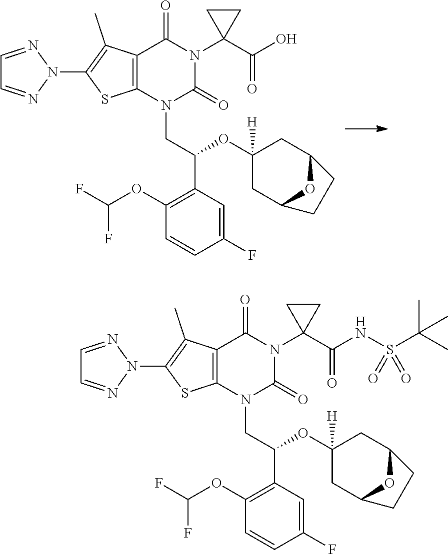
N1(C2=C(C)C3=C(S2)N(CC(C2=C(OC(F)F)C=CC(F)=C2)OC2([H])CC4OC(C2)CC4)C(=O)N(C2(C(NS(C(C)(C)C)(=O)=O)=O)CC2)C3=O)N=CC=N1.N1(C2=C(C)C3=C(S2)N(CC(C2=C(OC(F)F)C=CC(F)=C2)OC2([H])CC4OC(C2)CC4)C(=O)N(C2(C(O)=O)CC2)C3=O)N=CC=N1
